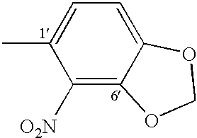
CC1=CC=C2C(=C1[O2N])OCO2
